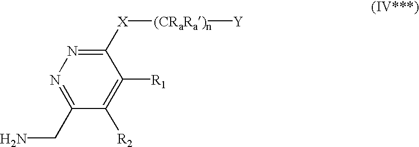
C1([X][(CRaRa)n][Y])=NN=C(CN)C([R2])=C1[R1]
